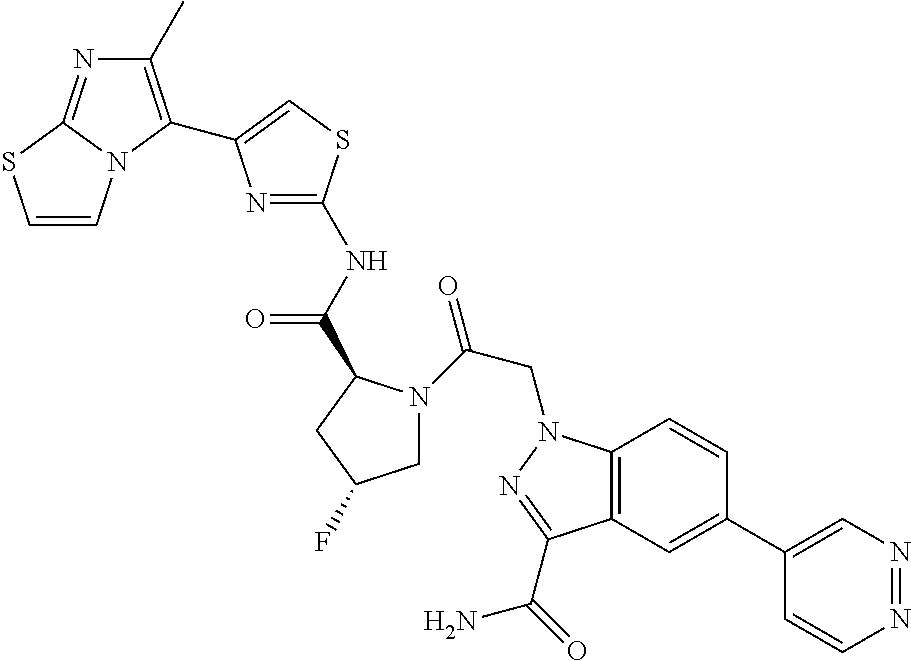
C1(C2=CC3=C(C=C2)N(CC(=O)N2CC(F)CC2C(NC2=NC(C4=C(C)N=C5N4C=CS5)=CS2)=O)N=C3C(=O)N)=CN=NC=C1
